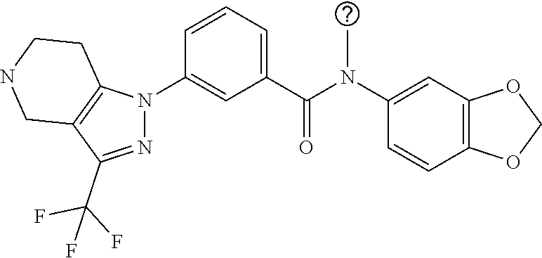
C1(N(C(C2=CC=CC(N3N=C(C(F)(F)F)C4=C3CCNC4)=C2)=O)C)=CC2=C(C=C1)OCO2
